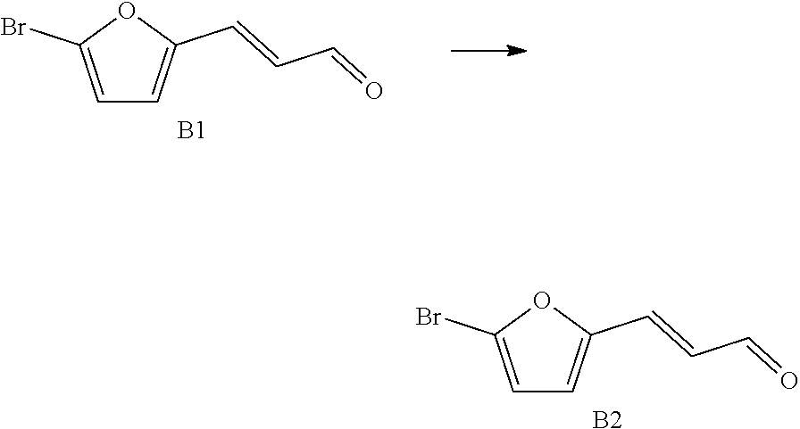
C1=C(Br)OC(C=CC=O)=C1.[B1].C1=C(Br)OC(C=CC=O)=C1.[B2]
